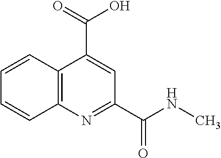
C12=C(N=C(C(NC)=O)C=C1C(=O)O)C=CC=C2
